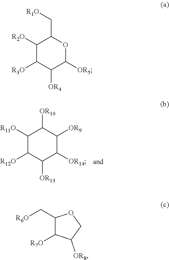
[R11O]C1C([OR10])C([OR9])C([OR14])C([OR13])C1[R12O].[R2O]C1C(C[R1O])OC([OR5])C([OR4])C1[R3O].C1(C[R6O])C([R7O])C([OR8])CO1
